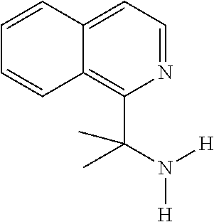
C12=CC=NC(C(N([H])[H])(C)C)=C1C=CC=C2
